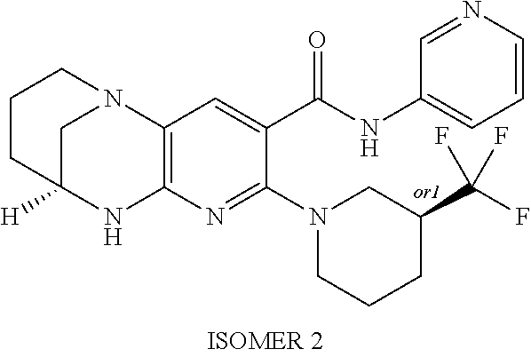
C1C2([H])NC3=C(N1CCC2)C=C(C(NC1=CC=CN=C1)=O)C(N1CC(C(F)(F)F)CCC1)=N3
